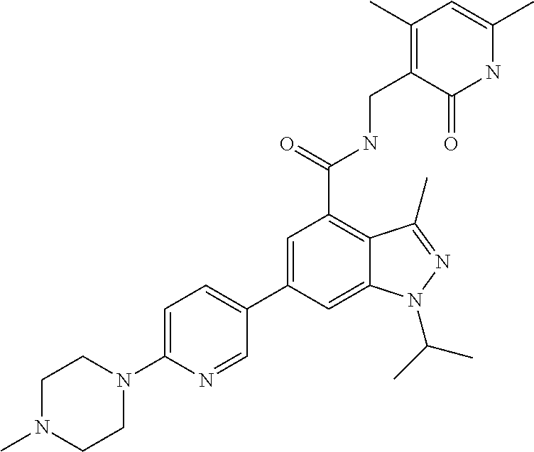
C1=C(C2=CC=C(N3CCN(C)CC3)N=C2)C=C2C(=C1C(=O)NCC1=C(C)C=C(C)NC1=O)C(C)=NN2C(C)C
